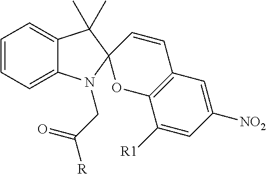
C1=CC=C2C(=C1)C(C)(C)C1(C=CC3=C(C([R1])=CC([NO2])=C3)O1)N2CC(=O)[R]
